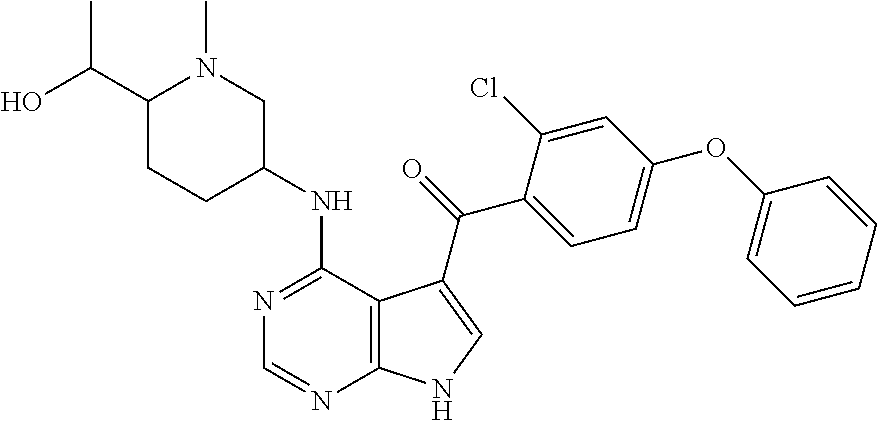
N1=C(NC2CN(C)C(C(O)C)CC2)C2=C(N=C1)NC=C2C(=O)C1=CC=C(OC2=CC=CC=C2)C=C1Cl
